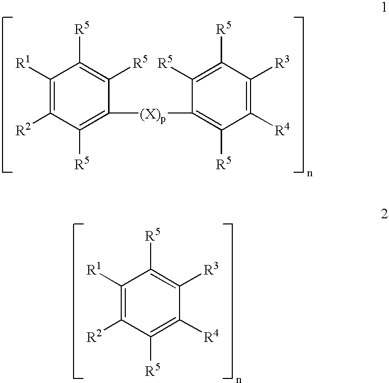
C1([R1])=C([R2])C([R5])=C([(X)p]C2=C([R5])C([R4])=C([R3])C([R5])=C2[R5])C([R5])=C1[R5].C1([R4])=C([R5])C([R2])=C([R1])C([R5])=C1[R3]
